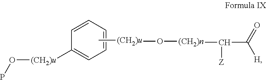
C1=CC([(CH2)u]OP)=CC=C1.C[(CH2)u]O[(CH2)n]C(C([H])=O)[Z]
